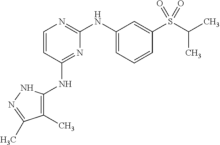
C1=CC(NC2=C(C)C(C)=NN2)=NC(NC2=CC=CC(S(C(C)C)(=O)=O)=C2)=N1
